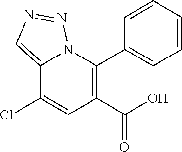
C1(C(O)=O)=C(C2=CC=CC=C2)N2C(=CN=N2)C(Cl)=C1
